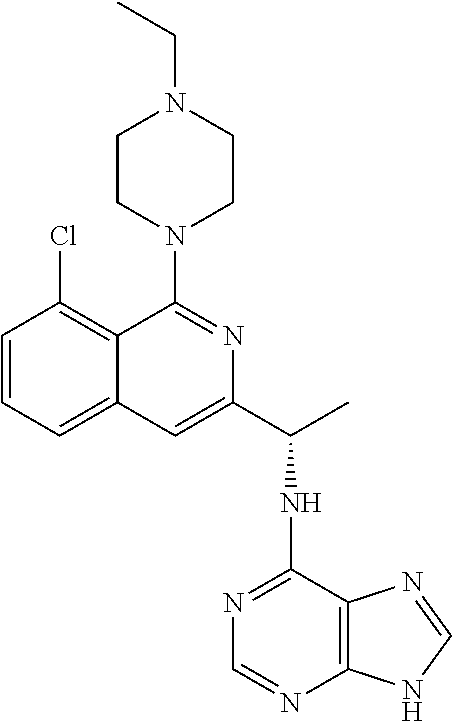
C1=CC=C2C(=C1Cl)C(N1CCN(CC)CC1)=NC(C(NC1=NC=NC3=C1N=CN3)C)=C2
